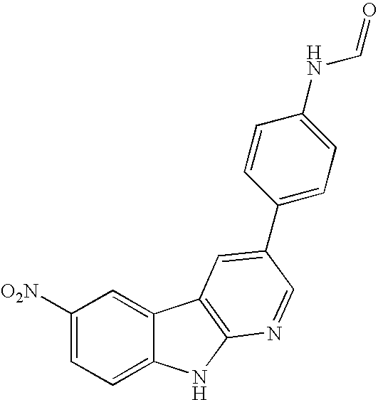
C1([O2N])=CC=C2C(=C1)C1=C(N2)N=CC(C2=CC=C(NC=O)C=C2)=C1
